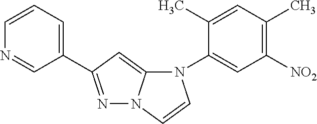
N1=C(C2=CC=CN=C2)C=C2N1C=CN2C1=CC([NO2])=C(C)C=C1C
